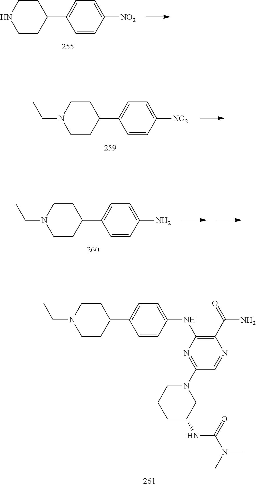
C1=CC([NO2])=CC=C1C1CCNCC1.C1=CC(NC2=C(C(=O)N)N=CC(N3CCCC(NC(N(C)C)=O)C3)=N2)=CC=C1C1CCN(CC)CC1.C1=CC(N)=CC=C1C1CCN(CC)CC1.C1=CC([NO2])=CC=C1C1CCN(CC)CC1
